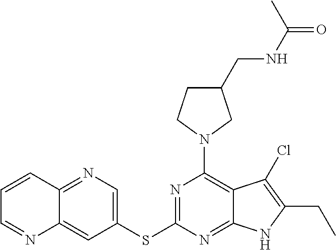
N1=C(SC2=CN=C3C(=C2)N=CC=C3)N=C2C(=C1N1CC(CNC(=O)C)CC1)C(Cl)=C(CC)N2
